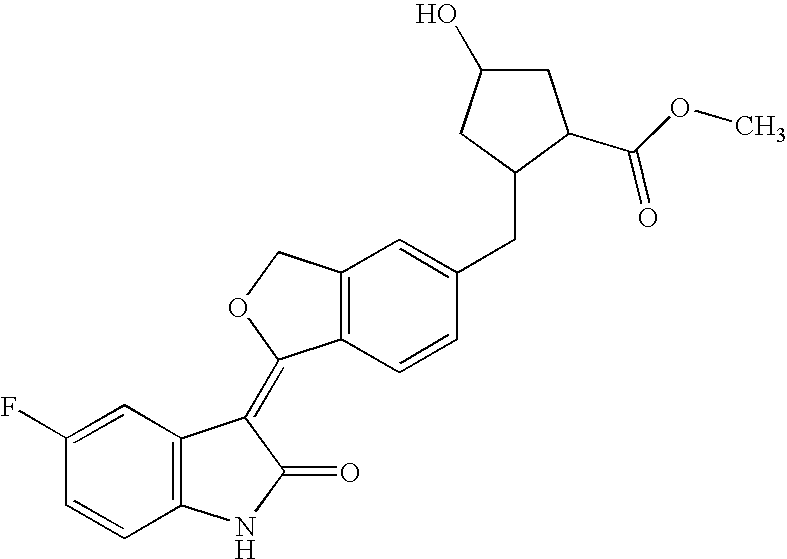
C1=C(F)C=CC2=C1C(=C1C3=C(C=C(CC4C(C(OC)=O)CC(O)C4)C=C3)CO1)C(=O)N2
